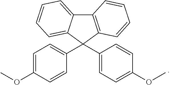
C1=C(OC)C=CC(C2(C3=CC=C(OC)C=C3)C3=C(C4=CC=CC=C24)C=CC=C3)=C1
